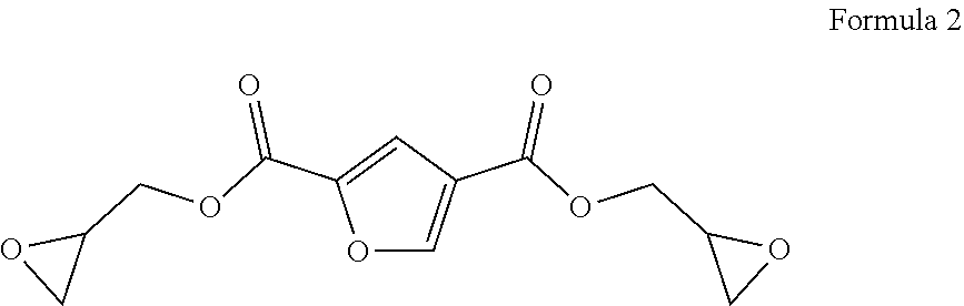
O1C=C(C(OCC2CO2)=O)C=C1C(OCC1OC1)=O
